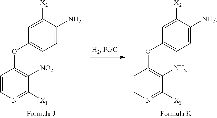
C1=C(N)C([X2])=CC(OC2=C([NO2])C([X1])=NC=C2)=C1.C1=C([NH2])C([X2])=CC(OC2=C(N)C([X1])=NC=C2)=C1
